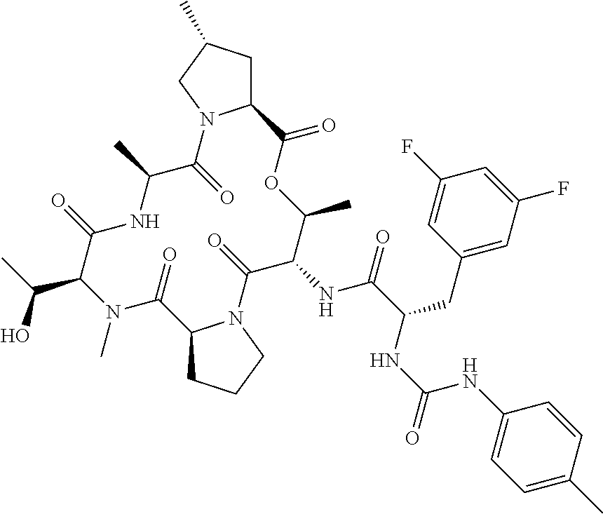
CN1C(C(C)O)C(=O)NC(C)C(=O)N2C(CC(C)C2)C(=O)OC(C)C(NC(=O)C(CC2=CC(F)=CC(F)=C2)NC(NC2=CC=C(C)C=C2)=O)C(=O)N2C(C1=O)CCC2
